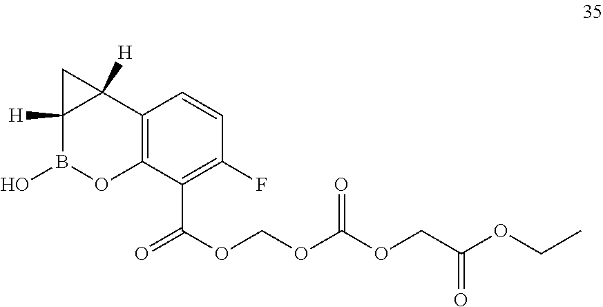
C12=C(C(C(OCOC(OCC(OCC)=O)=O)=O)=C(F)C=C1)OB(O)C1([H])C2([H])C1
